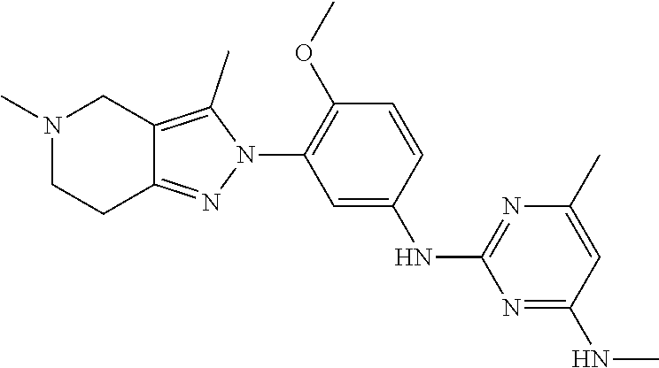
N1(C)CCC2=NN(C3=C(OC)C=CC(NC4=NC(C)=CC(NC)=N4)=C3)C(C)=C2C1
